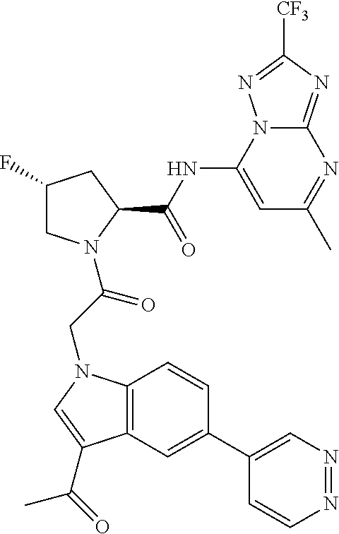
C1(F)CN(C(CN2C3=C(C=C(C4=CN=NC=C4)C=C3)C(C(C)=O)=C2)=O)C(C(NC2=CC(C)=NC3=NC([CF3])=NN23)=O)C1
